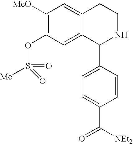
C1([MeO])=C(OS([Me])(=O)=O)C=C2C(=C1)CCNC2C1=CC=C(C(=O)[NEt2])C=C1
